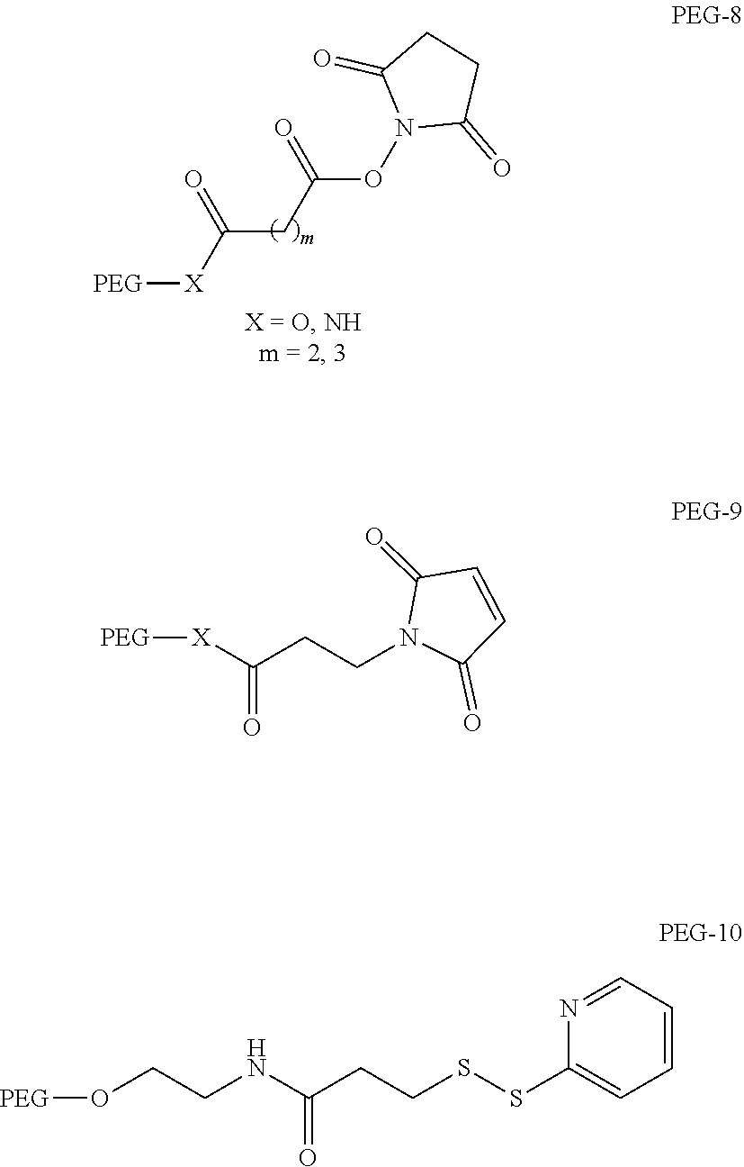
N1(OC(CC([X][PEG])=O)=O)C(=O)CCC1=O.C1(=O)N(CCC([X][PEG])=O)C(=O)C=C1.C1(SSCCC(NCCO[PEG])=O)=CC=CC=N1
